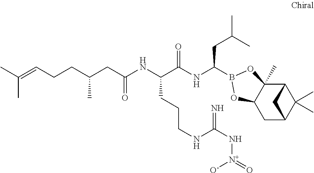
C12C3(C)C(CC(C1(C)C)C2)OB(C(NC(C(NC(CC(CCC=C(C)C)C)=O)CCCNC(N[N+]([O-])=O)=N)=O)CC(C)C)O3
